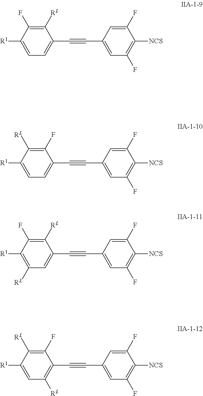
C1([RL])=C(F)C([R1])=CC=C1C#CC1=CC(F)=C([NCS])C(F)=C1.C1(F)=C([RL])C([R1])=CC=C1C#CC1=CC(F)=C([NCS])C(F)=C1.C1([RL])=C(F)C([R1])=C([RL])C=C1C#CC1=CC(F)=C([NCS])C(F)=C1.C1(F)=C([RL])C([R1])=CC([RL])=C1C#CC1=CC(F)=C([NCS])C(F)=C1
